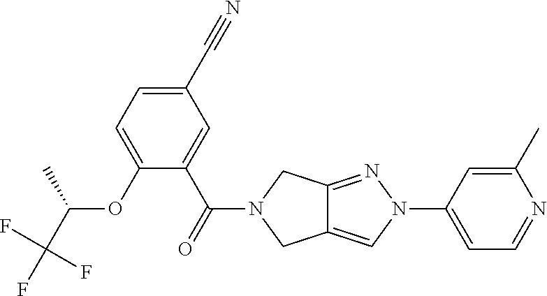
O(C1=CC=C(C#N)C=C1C(=O)N1CC2=CN(C3=CC=NC(C)=C3)N=C2C1)C(C(F)(F)F)C
